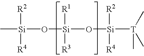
C[Si](O[Si](O[Si]([T](C)(C)C)([R2])[R4])([R1])[R3])([R2])[R4]
